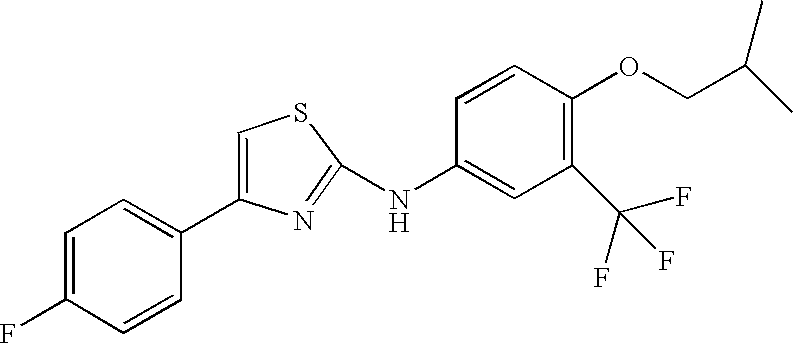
C1(C2=CC=C(F)C=C2)=CSC(NC2=CC(C(F)(F)F)=C(OCC(C)C)C=C2)=N1
